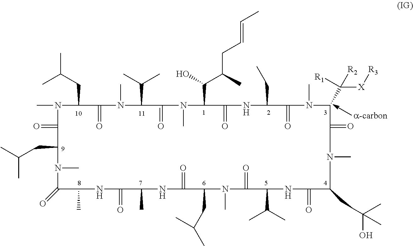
CN1C(CC(C)C)C(=O)N(C)C(C(C)C)C(=O)N(C)C(C(O)C(CC=CC)C)C(=O)NC(CC)C(=O)N(C)C(C([R1])([X][R3])[R2])C(=O)N(C)C(CC(C)(O)C)C(=O)NC(C(C)C)C(=O)N(C)C(CC(C)C)C(=O)NC(C)C(=O)NC(C)C(=O)N(C)C(CC(C)C)C1=O
